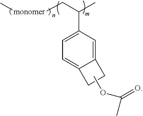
C1=C(C(C)C[monomer]C)C=C2C(=C1)CC2.COC(C)=O
